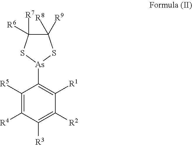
C1([R5])=C([R4])C([R3])=C([R2])C([R1])=C1[As]1SC([R9])([R8])C([R6])([R7])S1
